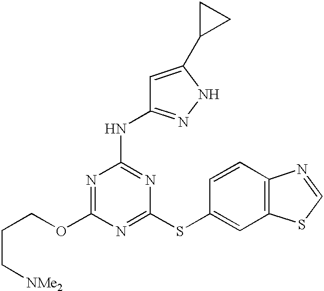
C(OC1=NC(NC2=NNC(C3CC3)=C2)=NC(SC2=CC3=C(C=C2)N=CS3)=N1)CC[NMe2]
